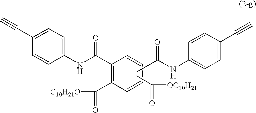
C1=CC=CC(C(NC2=CC=C(C#C)C=C2)=O)=C1C(=O)[C10H21O].CC(=O)[OC10H21].CC(=O)NC1=CC=C(C#C)C=C1
